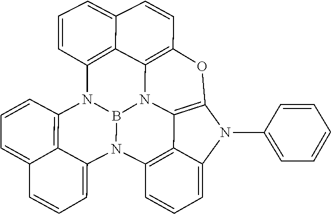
N12C3=C4C5=C(OC6=C7C8=C(N(C9=C%10C(=CC=C9)C=CC=C1%10)B2N75)C=CC=C8C=C6)N(C1=CC=CC=C1)C4=CC=C3
